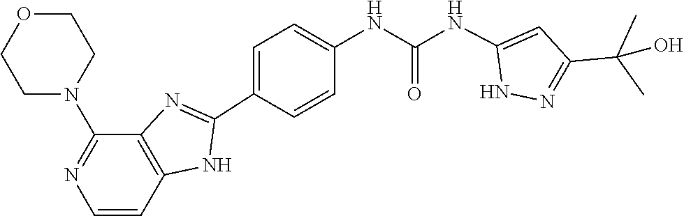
C(C1=NNC(NC(NC2=CC=C(C3=NC4=C(N3)C=CN=C4N3CCOCC3)C=C2)=O)=C1)(C)(C)O
